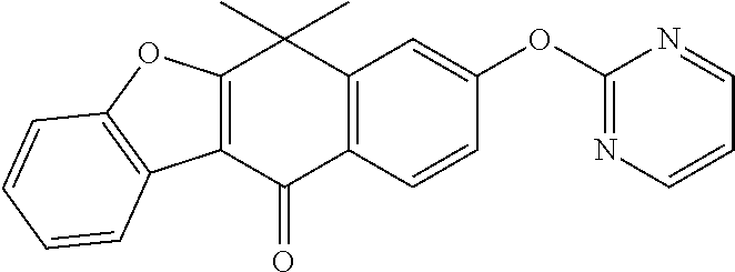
C12=C(C(=O)C3=C(C1(C)C)C=C(OC1=NC=CC=N1)C=C3)C1=C(O2)C=CC=C1
